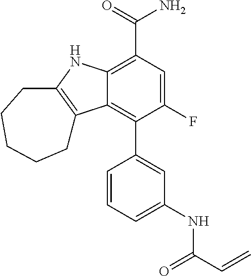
C12=C(C(=O)N)C=C(F)C(C3=CC(NC(C=C)=O)=CC=C3)=C1C1=C(N2)CCCCC1
